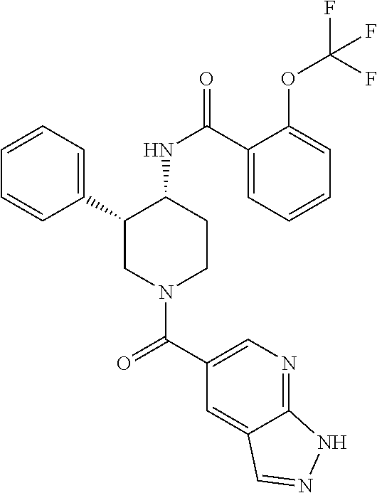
C1=CC=C(C2CN(C(C3=CN=C4C(=C3)C=NN4)=O)CCC2NC(=O)C2=CC=CC=C2OC(F)(F)F)C=C1
